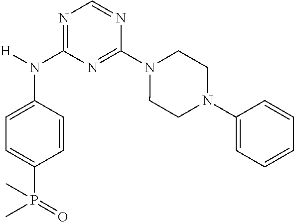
C1=CC(N([H])C2=NC=NC(N3CCN(C4=CC=CC=C4)CC3)=N2)=CC=C1P(=O)(C)C
